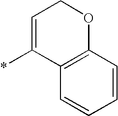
C1=C(*)C2=C(OC1)C=CC=C2
